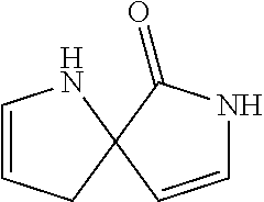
C1=CCC2(N1)C(=O)NC=C2
